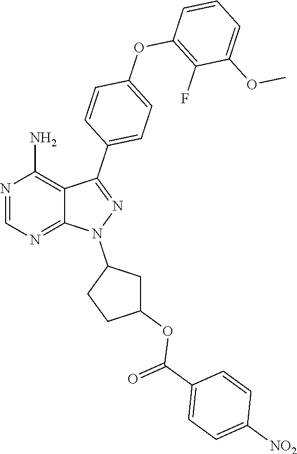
C1=CC=C(OC)C(F)=C1OC1=CC=C(C2=NN(C3CCC(OC(C4=CC=C([NO2])C=C4)=O)C3)C3=NC=NC(N)=C23)C=C1
